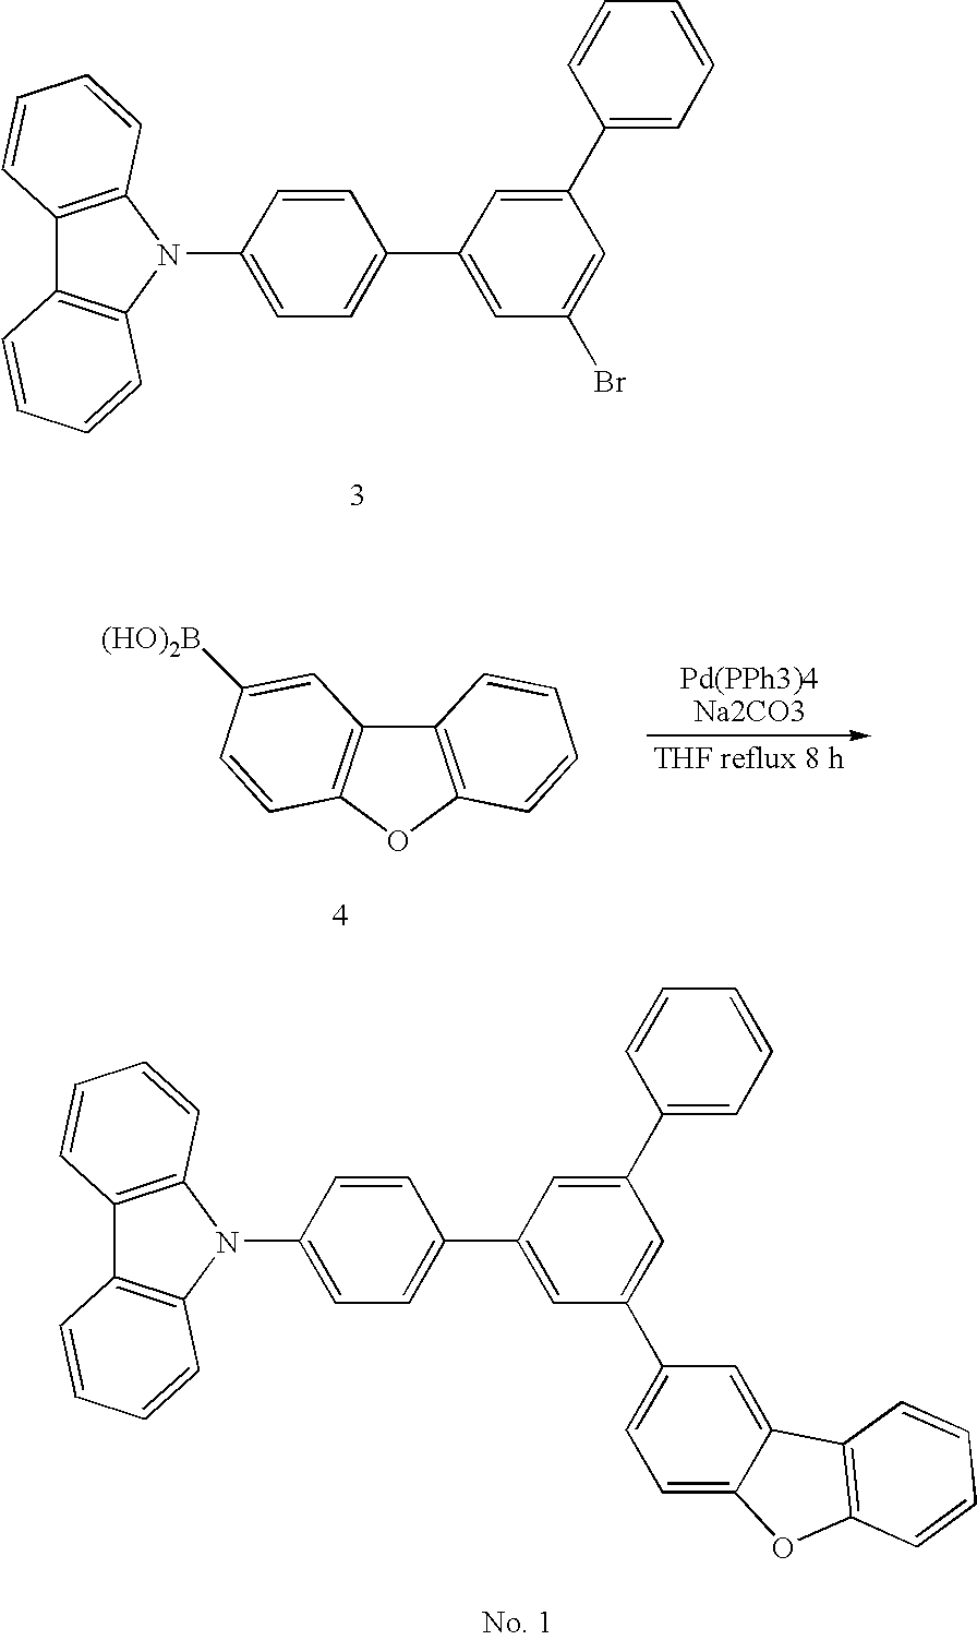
C12=C(N(C3=CC=C(C4=CC(Br)=CC(C5=CC=CC=C5)=C4)C=C3)C3=C1C=CC=C3)C=CC=C2.C12=C(OC3=C1C=C([(HO)2B])C=C3)C=CC=C2.C12=C(N(C3=CC=C(C4=CC(C5=CC=C6C(=C5)C5=C(O6)C=CC=C5)=CC(C5=CC=CC=C5)=C4)C=C3)C3=C1C=CC=C3)C=CC=C2
